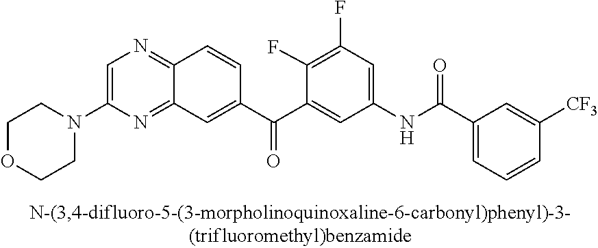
C1=C(N2CCOCC2)N=C2C(=N1)C=CC(C(C1=CC(NC(C3=CC=CC([CF3])=C3)=O)=CC(F)=C1F)=O)=C2
